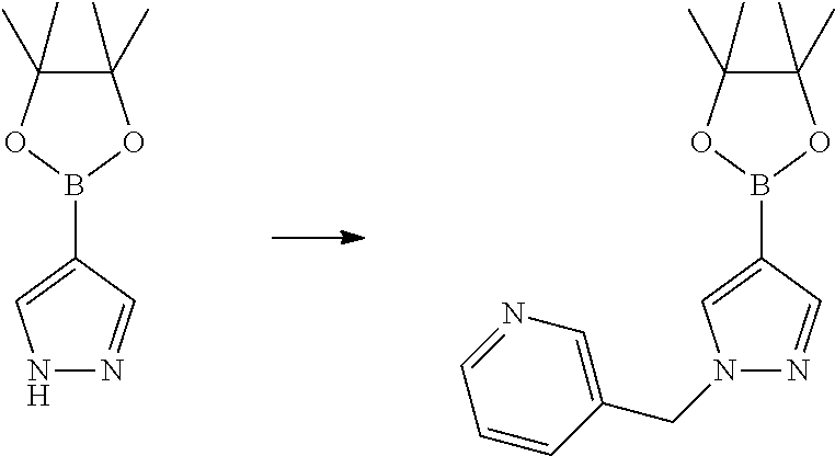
C1(B2OC(C)(C)C(C)(C)O2)=CN(CC2=CN=CC=C2)N=C1.C1(B2OC(C)(C)C(C)(C)O2)=CNN=C1
